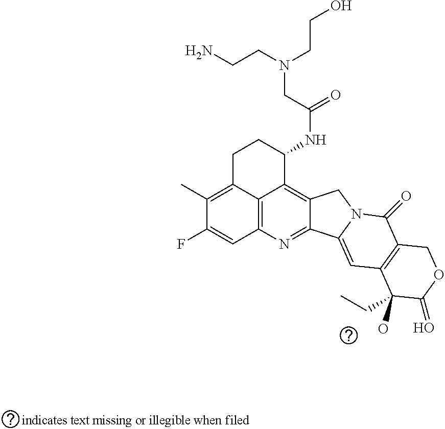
C12=C3C(=C(C)C(F)=C1)CCC(NC(CN(CCO)CCN)=O)C3=C1C(=N2)C2=CC3=C(C(=O)N2C1)COC(=O)C3(O)CC
